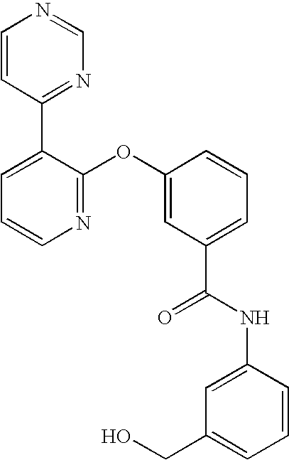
N1=C(OC2=CC(C(NC3=CC(CO)=CC=C3)=O)=CC=C2)C(C2=NC=NC=C2)=CC=C1
